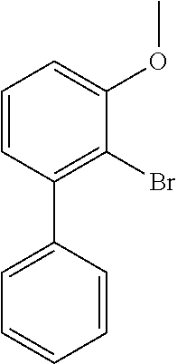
C1=CC(C2=CC=CC=C2)=C(Br)C(OC)=C1
